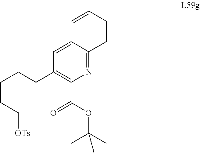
C1(CCCCC[OTs])=C(C(OC(C)(C)C)=O)N=C2C(=C1)C=CC=C2
